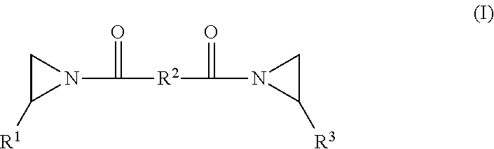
C1C([R1])N1C(=O)[R2]C(=O)N1C([R3])C1
